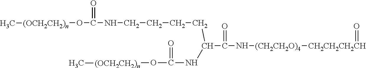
C(C(N[(CH2CH2O)4][CH2CH2CH2CH]=O)=O)(CCCCNC(O[(OCH2CH2)n]C)=O)NC(=O)O[(OCH2CH2)n]C
